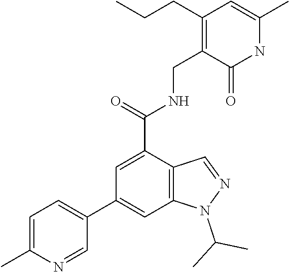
C1(C)=CC=C(C2=CC3=C(C(C(=O)NCC4=C(CCC)C=C(C)NC4=O)=C2)C=NN3C(C)C)C=N1
